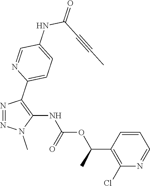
N1=NN(C)C(NC(OC(C2=C(Cl)N=CC=C2)C)=O)=C1C1=CC=C(NC(C#CC)=O)C=N1
